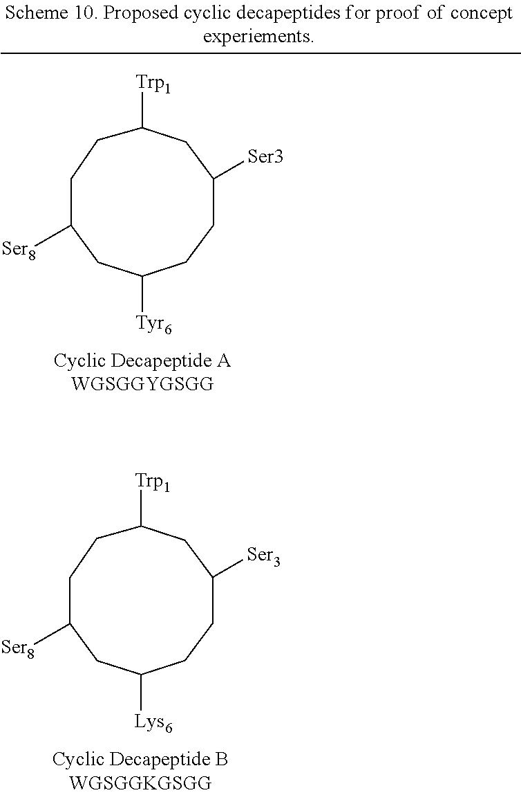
C1([Ser8])CCC([Trp1])CC([Ser3])CCC([Lys6])C1.C1([Ser8])CCC([Trp1])CC([Ser3])CCC([Tyr6])C1
